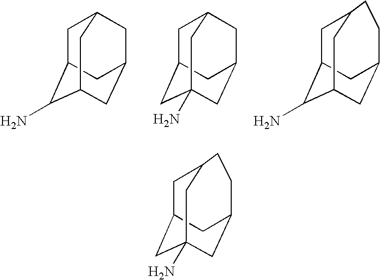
C1C2C(N)C3CC(CC1C3)C2.C1C2CC3(N)CC(CC1C3)C2.C1C2C(N)C3CC(CCC1C3)C2.C1C2CC3(N)CC(CCC1C3)C2
